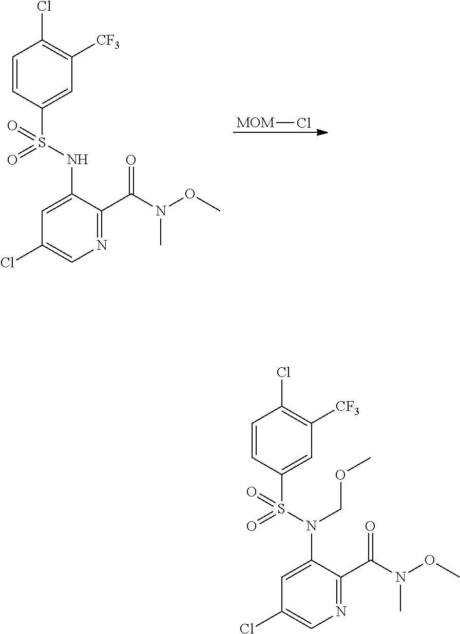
C1=CC(S(N(C2=CC(Cl)=CN=C2C(N(OC)C)=O)COC)(=O)=O)=CC([CF3])=C1Cl.C1=CC(S(NC2=CC(Cl)=CN=C2C(N(OC)C)=O)(=O)=O)=CC([CF3])=C1Cl.[MOM]Cl
